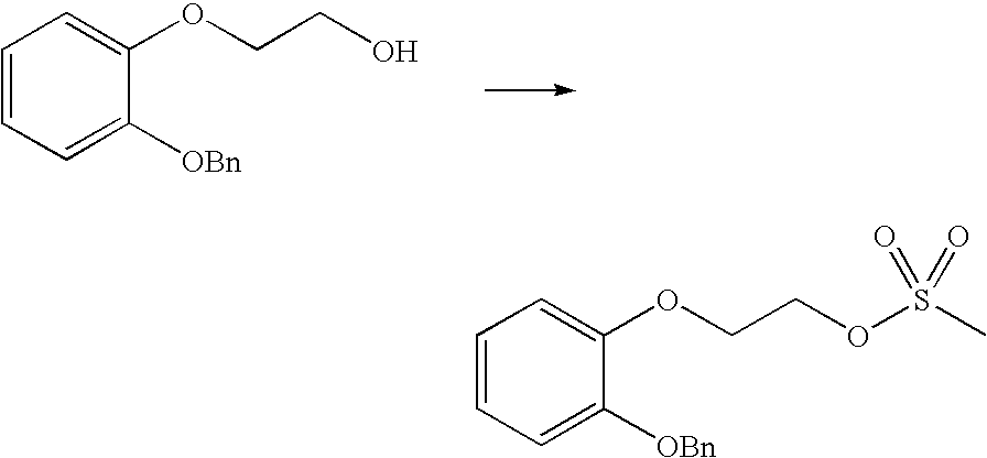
C1=CC=C([OBn])C(OCCO)=C1.C1=CC=C([OBn])C(OCCOS(C)(=O)=O)=C1
